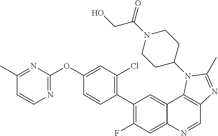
C1(C)=NC(OC2=CC(Cl)=C(C3=C(F)C=C4C(=C3)C3=C(C=N4)N=C(C)N3C3CCN(C(=O)CO)CC3)C=C2)=NC=C1
